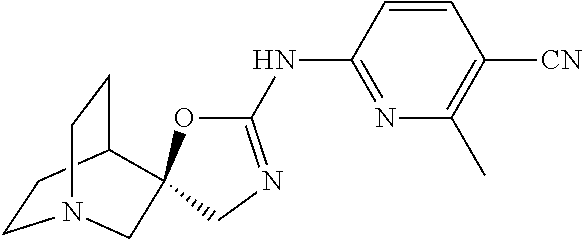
C1CC2CCN1CC21OC(NC2=NC(C)=C([CN])C=C2)=NC1
